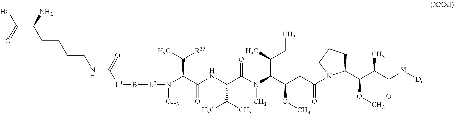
OC(C(CCCCNC([L1]B[L2]N(C)C(C(NC(C(N(C(C(CC(=O)N1C(C(C(C(N[D])=O)C)OC)CCC1)OC)C(C)CC)C)=O)C(C)C)=O)C(C)[R35])=O)N)=O
